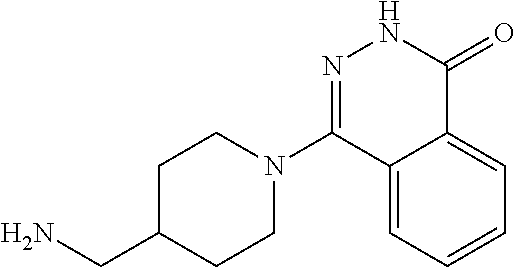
C1CN(C2=NNC(=O)C3=CC=CC=C23)CCC1CN
